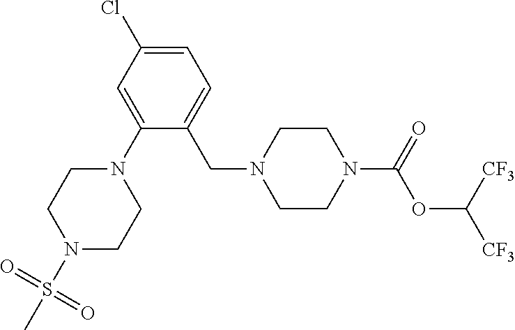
C1CN(C(=O)OC([CF3])[CF3])CCN1CC1=CC=C(Cl)C=C1N1CCN(S(C)(=O)=O)CC1
